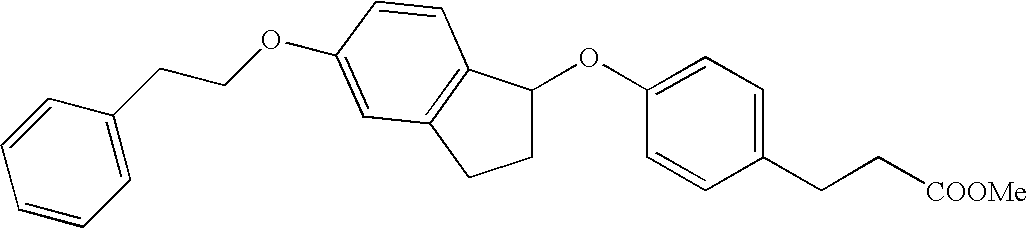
C1C(OC2=CC=C(CC[COOMe])C=C2)C2=C(C1)C=C(OCCC1=CC=CC=C1)C=C2
